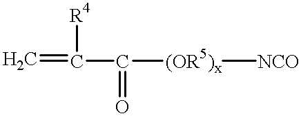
C=C([R4])C(=O)[(OR5)x][NCO]
